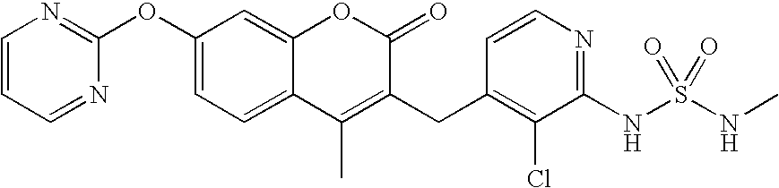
C1=CC=NC(OC2=CC=C3C(=C2)OC(=O)C(CC2=C(Cl)C(NS(NC)(=O)=O)=NC=C2)=C3C)=N1
